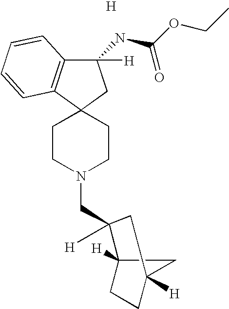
C1CN(CC2([H])C3([H])CCC([H])(C3)C2)CCC12CC(NC(OCC)=O)([H])C1=C2C=CC=C1.[H]
